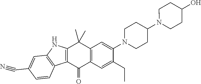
C12=C(C(=O)C3=C(C1(C)C)C=C(N1CCC(N4CCC(O)CC4)CC1)C(CC)=C3)C1=C(N2)C=C(C#N)C=C1
